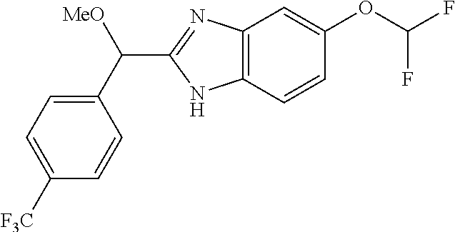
C12=C(C=CC(OC(F)F)=C1)NC(C(C1=CC=C([F3C])C=C1)[MeO])=N2
